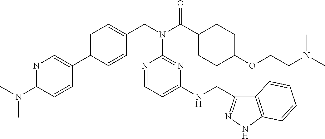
N1=C(N(C)C)C=CC(C2=CC=C(CN(C(C3CCC(OCCN(C)C)CC3)=O)C3=NC(NCC4=NNC5=C4C=CC=C5)=CC=N3)C=C2)=C1
